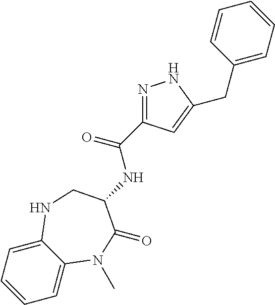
C1=CC=C2C(=C1)N(C)C(=O)C(NC(=O)C1=NNC(CC3=CC=CC=C3)=C1)CN2
